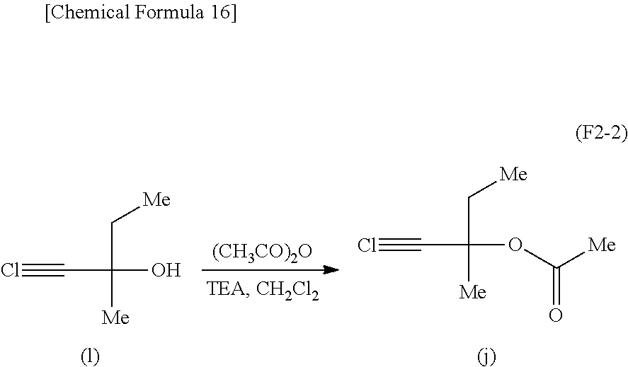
Cl#CC(C[Me])([Me])OC([Me])=O.[(j)].Cl#CC(C[Me])([Me])O.[(l)].[(CH3CO)2O]
